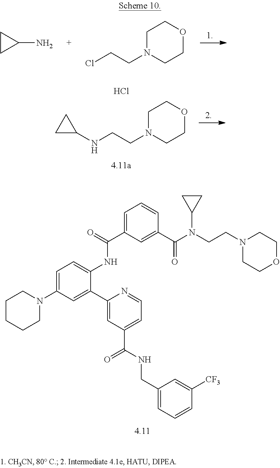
C1CC1N.C1N(CCCl)CCOC1.C1(C2=CC(N3CCCCC3)=CC=C2NC(C2=CC=CC(C(N(CCN3CCOCC3)C3CC3)=O)=C2)=O)=CC(C(NCC2=CC=CC([CF3])=C2)=O)=CC=N1.C1N(CCNC2CC2)CCOC1.Cl
